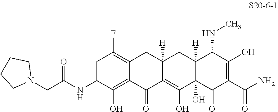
C1=C(NC(CN2CCCC2)=O)C(O)=C2C(=C1F)CC1([H])C(=C(O)C3(O)C([H])(C1)C(NC)C(O)=C(C(N)=O)C3=O)C2=O
